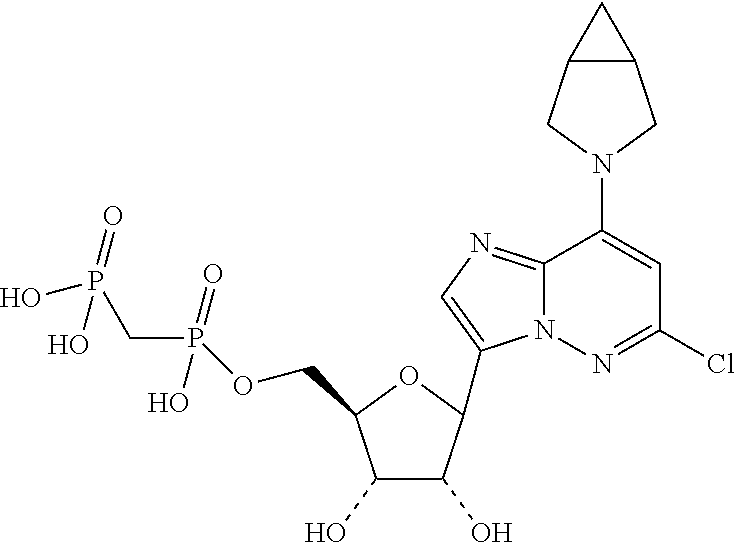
C1(O)C(O)C(C2=CN=C3N2N=C(Cl)C=C3N2CC3C(C2)C3)OC1COP(CP(O)(O)=O)(O)=O
